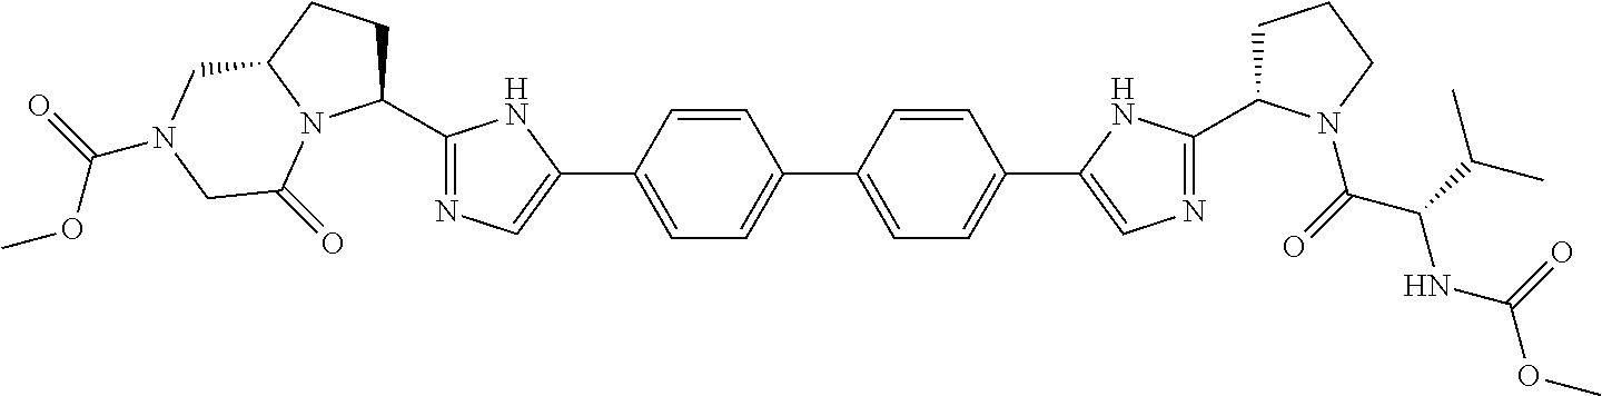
C1=C(C2=CN=C(C3CCC4N3C(=O)CN(C(=O)OC)C4)N2)C=CC(C2=CC=C(C3=CN=C(C4CCCN4C(=O)C(C(C)C)NC(OC)=O)N3)C=C2)=C1
